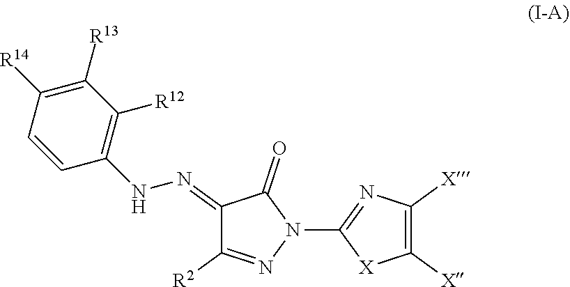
C1(=NNC2=C([R12])C([R13])=C([R14])C=C2)C([R2])=NN(C2=NC([X])=C([X])[X]2)C1=O
